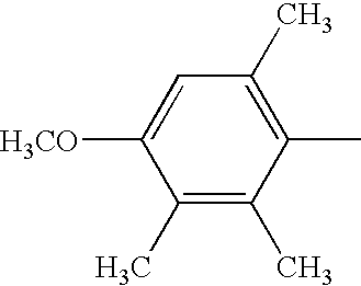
C1(C)=C(C)C(C)=C(C)C=C1[H3CO]
